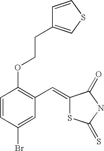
C1=CC(Br)=CC(C=C2SC(=S)NC2=O)=C1OCCC1=CSC=C1
